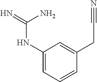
C1(NC(=N)N)=CC=CC(CC#N)=C1
